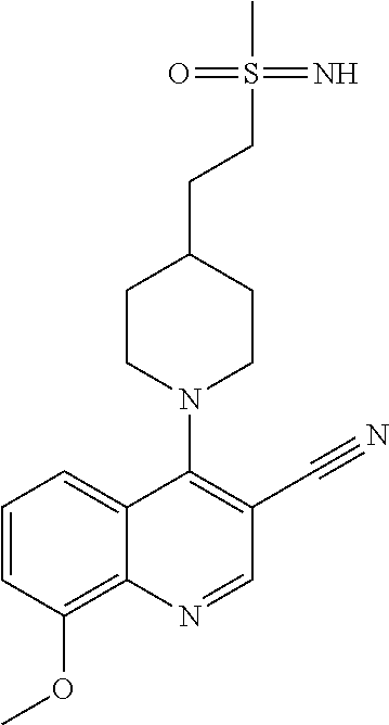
C1=CC(OC)=C2C(=C1)C(N1CCC(CCS(C)(=N)=O)CC1)=C(C#N)C=N2
